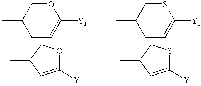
CC1CC=C([Y1])OC1.CC1CC=C([Y1])SC1.CC1C=C([Y1])OC1.CC1C=C([Y1])SC1
